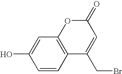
C1=CC2=C(C=C1O)OC(=O)C=C2CBr
